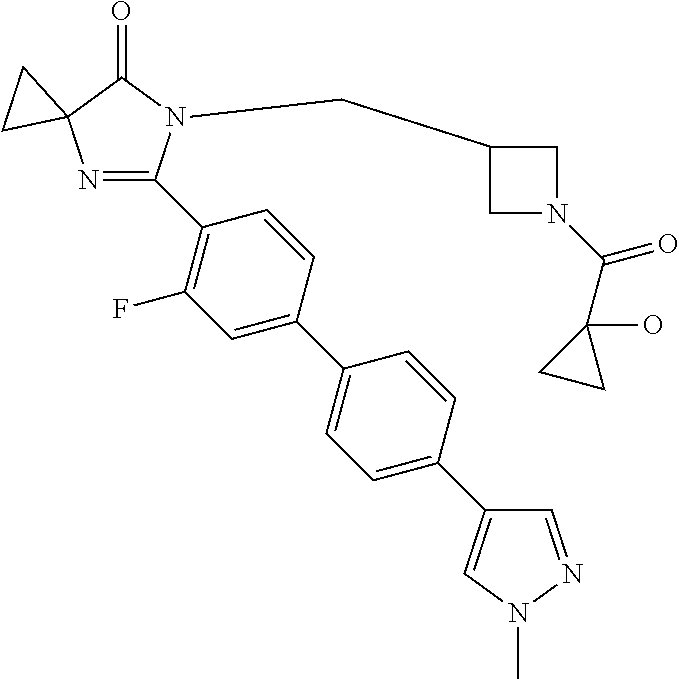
N1=C(C2=C(F)C=C(C3=CC=C(C4=CN(C)N=C4)C=C3)C=C2)N(CC2CN(C(C3(O)CC3)=O)C2)C(=O)C12CC2
